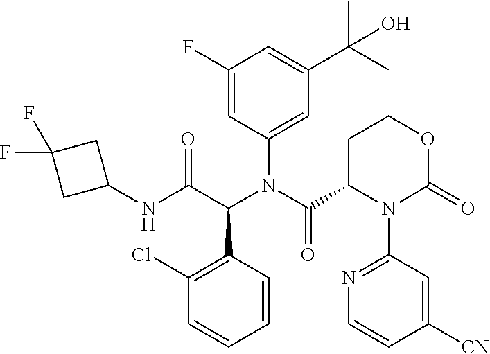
C1(C(C)(C)O)=CC(F)=CC(N(C(=O)C2N(C3=NC=CC([CN])=C3)C(=O)OCC2)C(C(NC2CC(F)(F)C2)=O)C2=C(Cl)C=CC=C2)=C1
